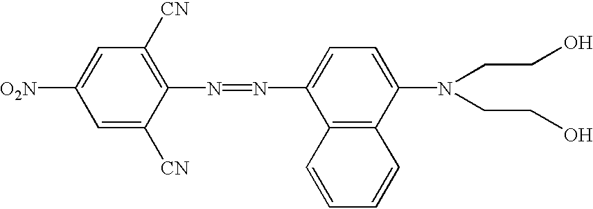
C1=C([CN])C(N=NC2=CC=C(N(CCO)CCO)C3=C2C=CC=C3)=C([CN])C=C1[O2N]
